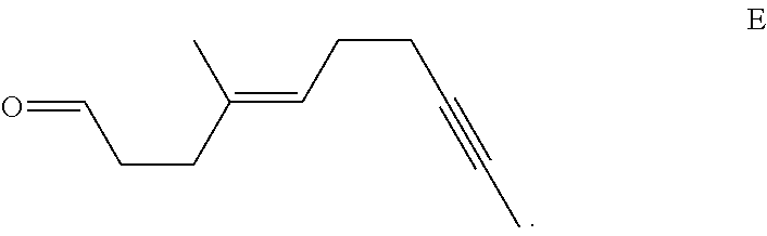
O=CCCC(C)=CCCC#CC
